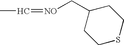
CC=[NO]CC1CCSCC1
